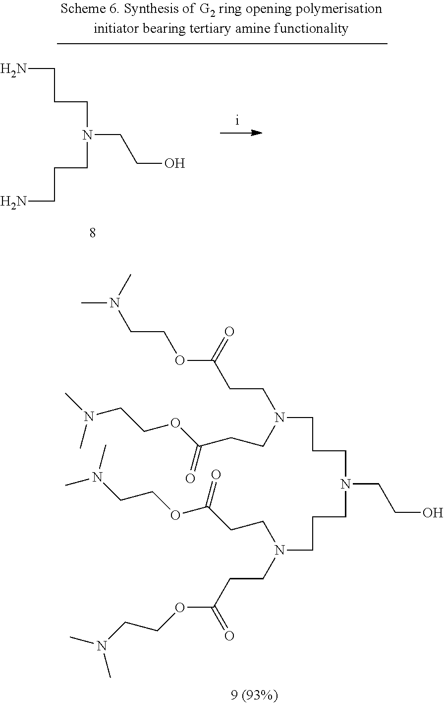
N(CCCN(CCCN(CCC(OCCN(C)C)=O)CCC(OCCN(C)C)=O)CCO)(CCC(OCCN(C)C)=O)CCC(OCCN(C)C)=O.NCCCN(CCCN)CCO
